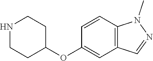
N1CCC(OC2=CC3=C(C=C2)N(C)N=C3)CC1
